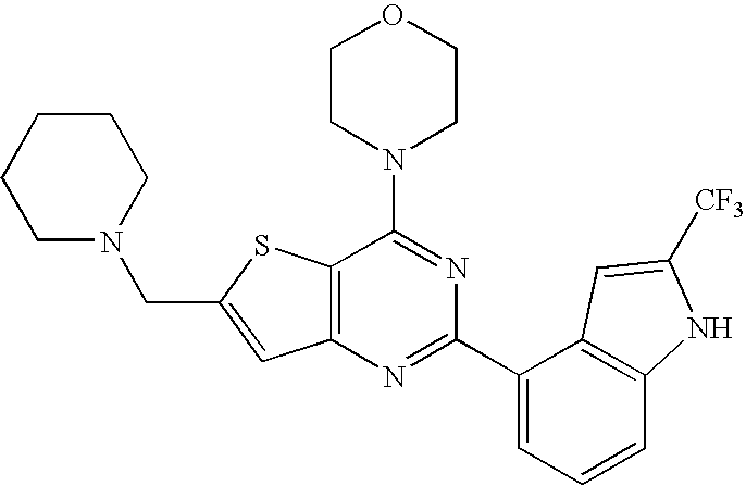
C12=C(N=C(C3=CC=CC4=C3C=C([CF3])N4)N=C1N1CCOCC1)C=C(CN1CCCCC1)S2
